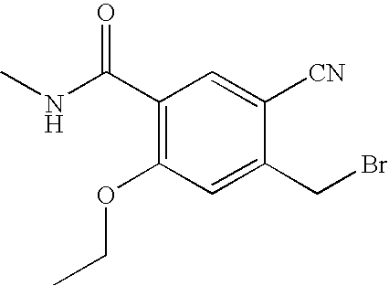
C1(C(NC)=O)=C(OCC)C=C(CBr)C([CN])=C1
